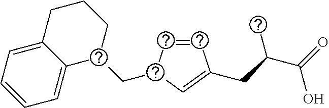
C1=CC(CC2CCCC3=CC=CC=C23)C=C1CC(C(=O)O)C
